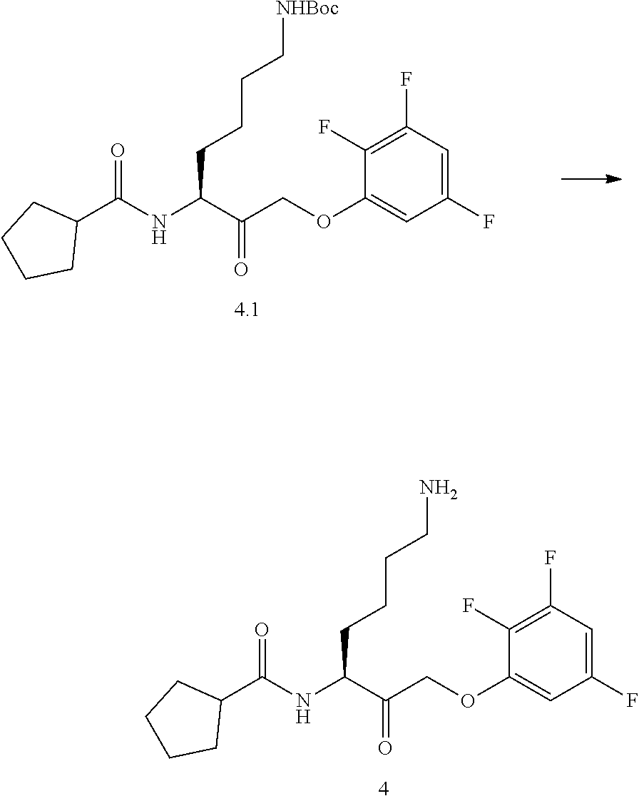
O=C(NC(C(COC1=CC(F)=CC(F)=C1F)=O)CCCCN)C1CCCC1.O=C(NC(C(COC1=CC(F)=CC(F)=C1F)=O)CCCC[NHBoc])C1CCCC1
